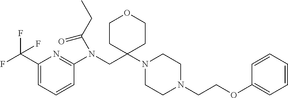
C1(C(F)(F)F)=CC=CC(N(CC2(N3CCN(CCOC4=CC=CC=C4)CC3)CCOCC2)C(CC)=O)=N1
